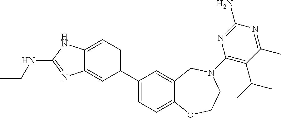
C1(C2=CC=C3C(=C2)N=C(NCC)N3)=CC=C2C(=C1)CN(C1=C(C(C)C)C(C)=NC(N)=N1)CCO2
